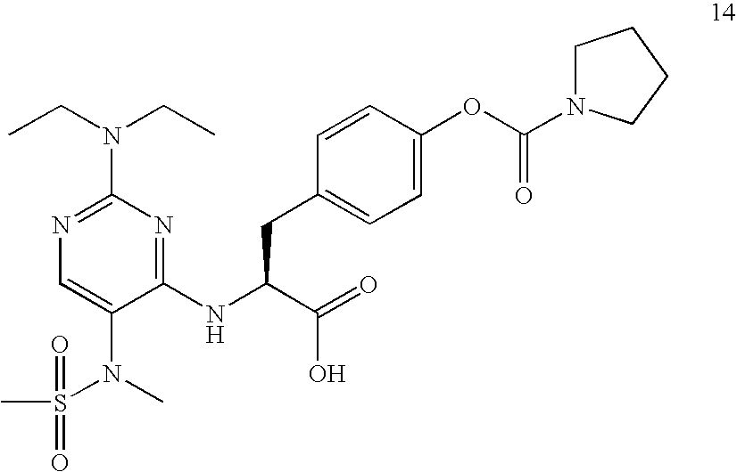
N1=C(N(CC)CC)N=C(NC(C(=O)O)CC2=CC=C(OC(=O)N3CCCC3)C=C2)C(N(C)S(C)(=O)=O)=C1
